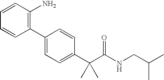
C1(C2=CC=C(C(C(NCC(C)C)=O)(C)C)C=C2)=C(N)C=CC=C1
